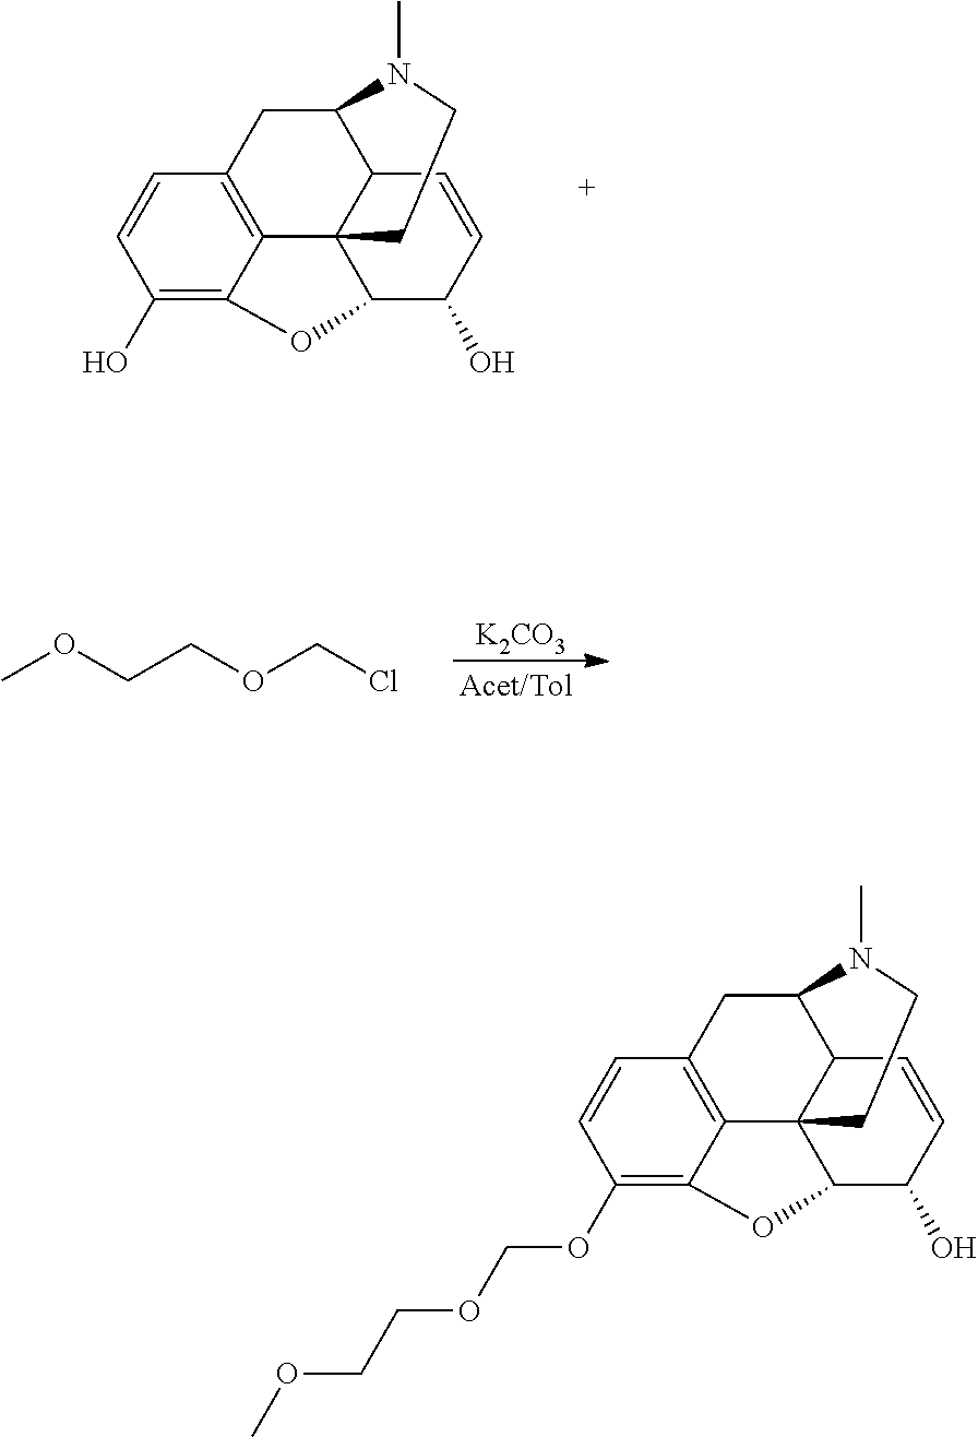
COCCOCCl.[K2CO3].C1(O)=C2C3=C(C=C1)CC1C4C3(C(C(O)C=C4)O2)CCN1C.C1(OCOCCOC)=C2C3=C(C=C1)CC1C4C3(C(C(O)C=C4)O2)CCN1C
